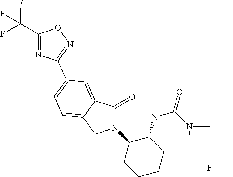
C1(=O)N(C2CCCCC2NC(N2CC(F)(F)C2)=O)CC2=CC=C(C3=NOC(C(F)(F)F)=N3)C=C12
